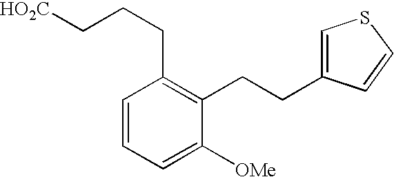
C1=C([OMe])C(CCC2=CSC=C2)=C(CCC[HO2C])C=C1
